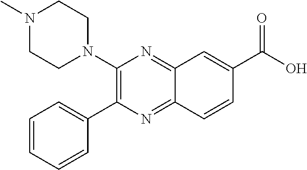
C1(N2CCN(C)CC2)=C(C2=CC=CC=C2)N=C2C(=N1)C=C(C(O)=O)C=C2
